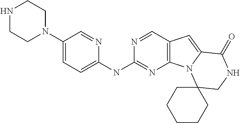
N1CCN(C2=CC=C(NC3=NC4=C(C=N3)C=C3N4C4(CNC3=O)CCCCC4)N=C2)CC1
